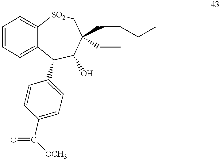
C1=CC=C2C(=C1)[SO2]CC(CCCC)(CC)C(O)C2C1=CC=C(C([OCH3])=O)C=C1
